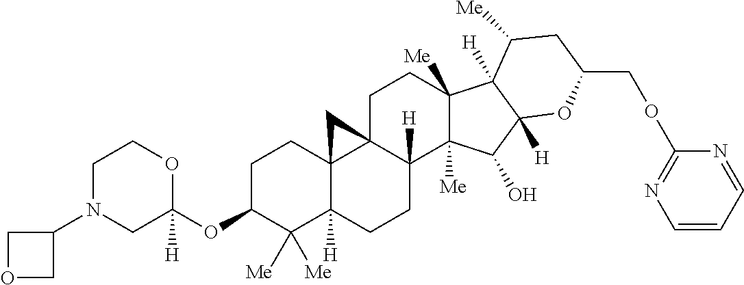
C1C(OC2([H])OCCN(C3COC3)C2)C([Me])([Me])C2([H])C3(C1)C1(C([H])(CC2)C2([Me])C([Me])(CC1)C1([H])C([Me])CC(COC4=NC=CC=N4)OC1([H])C2O)C3
